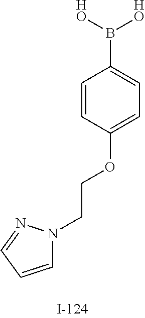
C1=CC=NN1CCOC1=CC=C(B([HO])[HO])C=C1
